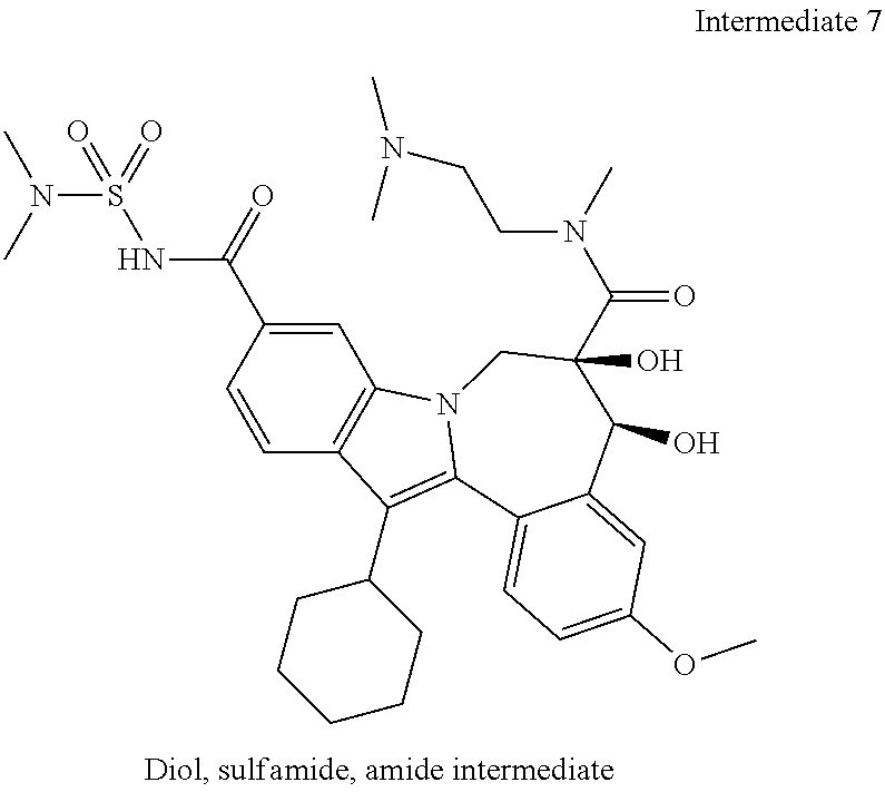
C12=C(C=CC(C(NS(N(C)C)(=O)=O)=O)=C1)C(C1CCCCC1)=C1N2CC(C(N(C)CCN(C)C)=O)(O)C(O)C2=CC(OC)=CC=C12
